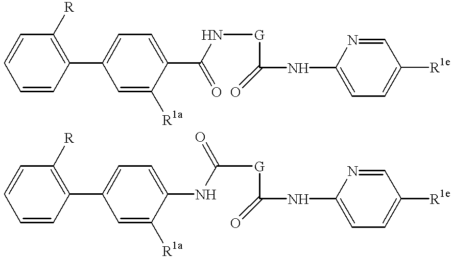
C1=CC=CC(C2=CC=C(C(=O)N[G]C(=O)NC3=CC=C([R1e])C=N3)C([R1a])=C2)=C1[R].C1=CC=CC(C2=CC=C(NC([G]C(=O)NC3=CC=C([R1e])C=N3)=O)C([R1a])=C2)=C1[R]
